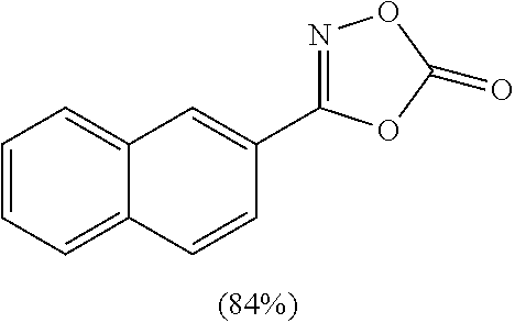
C12=CC=CC=C1C=CC(C1=NOC(=O)O1)=C2
